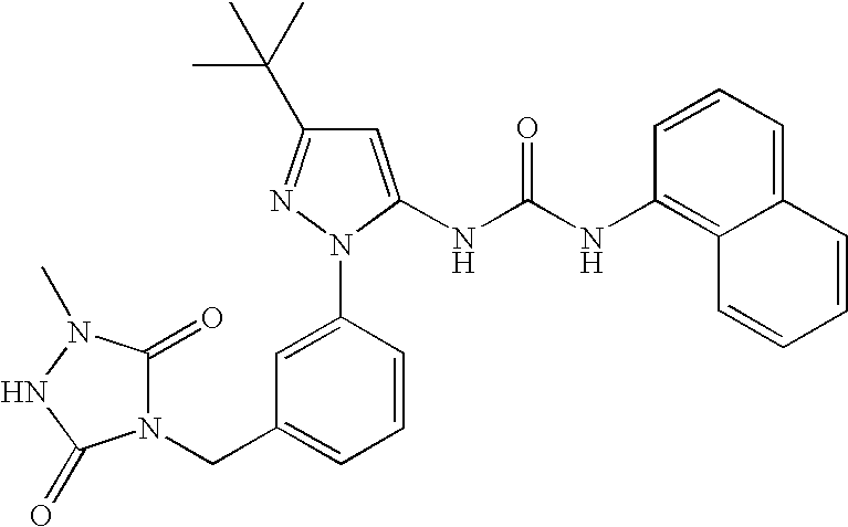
C1=C(N2C(NC(NC3=C4C(=CC=C3)C=CC=C4)=O)=CC(C(C)(C)C)=N2)C=CC=C1CN1C(=O)N(C)NC1=O
